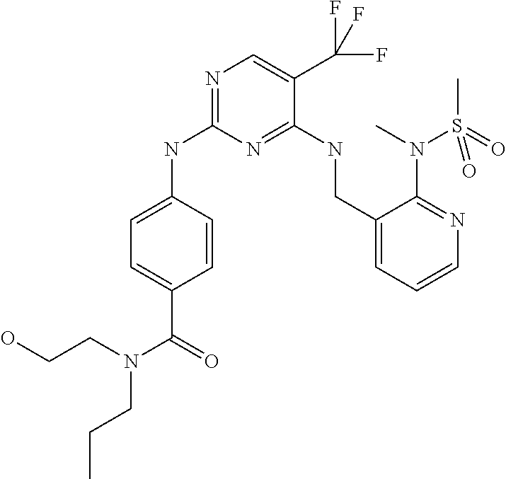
C1=CC(NC2=NC=C(C(F)(F)F)C(NCC3=CC=CN=C3N(C)S(=O)(C)=O)=N2)=CC=C1C(=O)N(CCC)CCO
